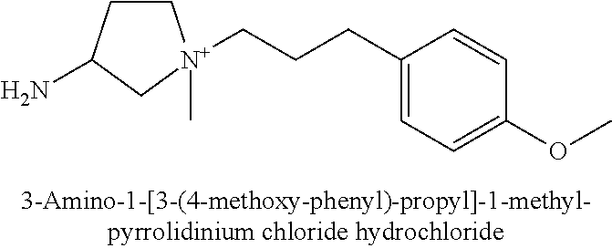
C1CC(N)C[N+]1(CCCC1=CC=C(OC)C=C1)C
